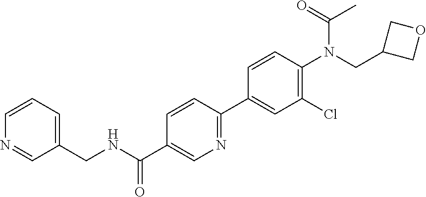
C(NC(C1=CN=C(C2=CC(Cl)=C(N(C(=O)C)CC3COC3)C=C2)C=C1)=O)C1=CC=CN=C1
